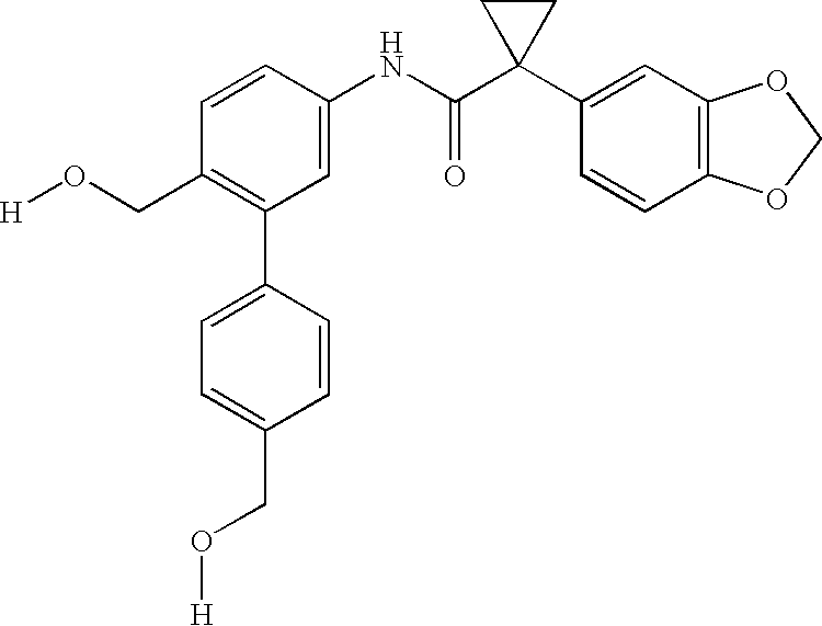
C1(NC(C2(C3=CC4=C(C=C3)OCO4)CC2)=O)=CC(C2=CC=C(CO[H])C=C2)=C(CO[H])C=C1
